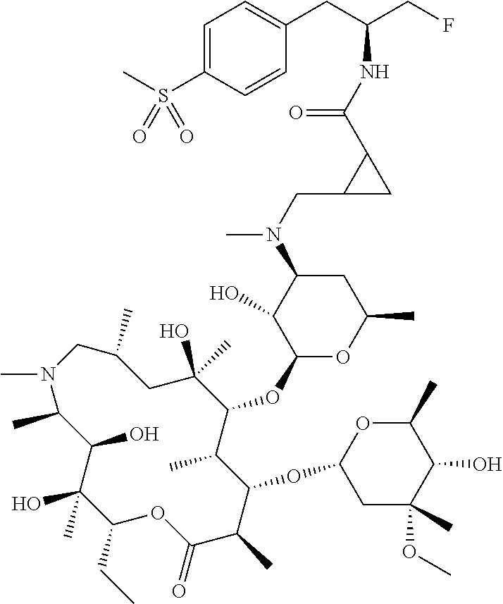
C1(O)(C)C(CC)OC(=O)C(C)C(OC2CC(OC)(C)C(O)C(C)O2)C(C)C(OC2OC(C)CC(N(C)CC3CC3C(NC(CF)CC3=CC=C(S(C)(=O)=O)C=C3)=O)C2O)C(O)(C)CC(C)CN(C)C(C)C1O
